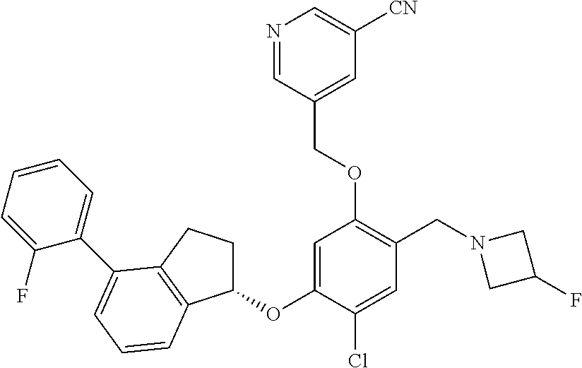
C1=C(OC2CCC3=C2C=CC=C3C2=CC=CC=C2F)C(Cl)=CC(CN2CC(F)C2)=C1OCC1=CC([CN])=CN=C1
